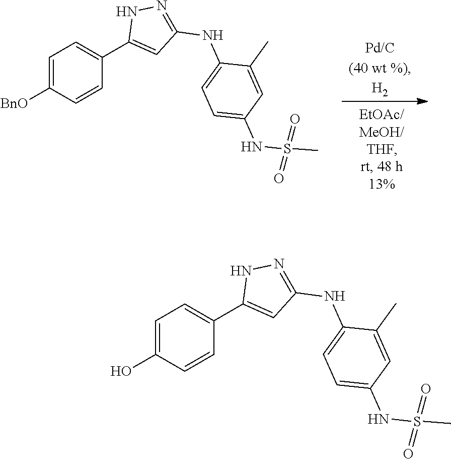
C1=C([BnO])C=CC(C2=CC(NC3=CC=C(NS(=O)(=O)C)C=C3C)=NN2)=C1.C1=C(O)C=CC(C2=CC(NC3=CC=C(NS(=O)(=O)C)C=C3C)=NN2)=C1
